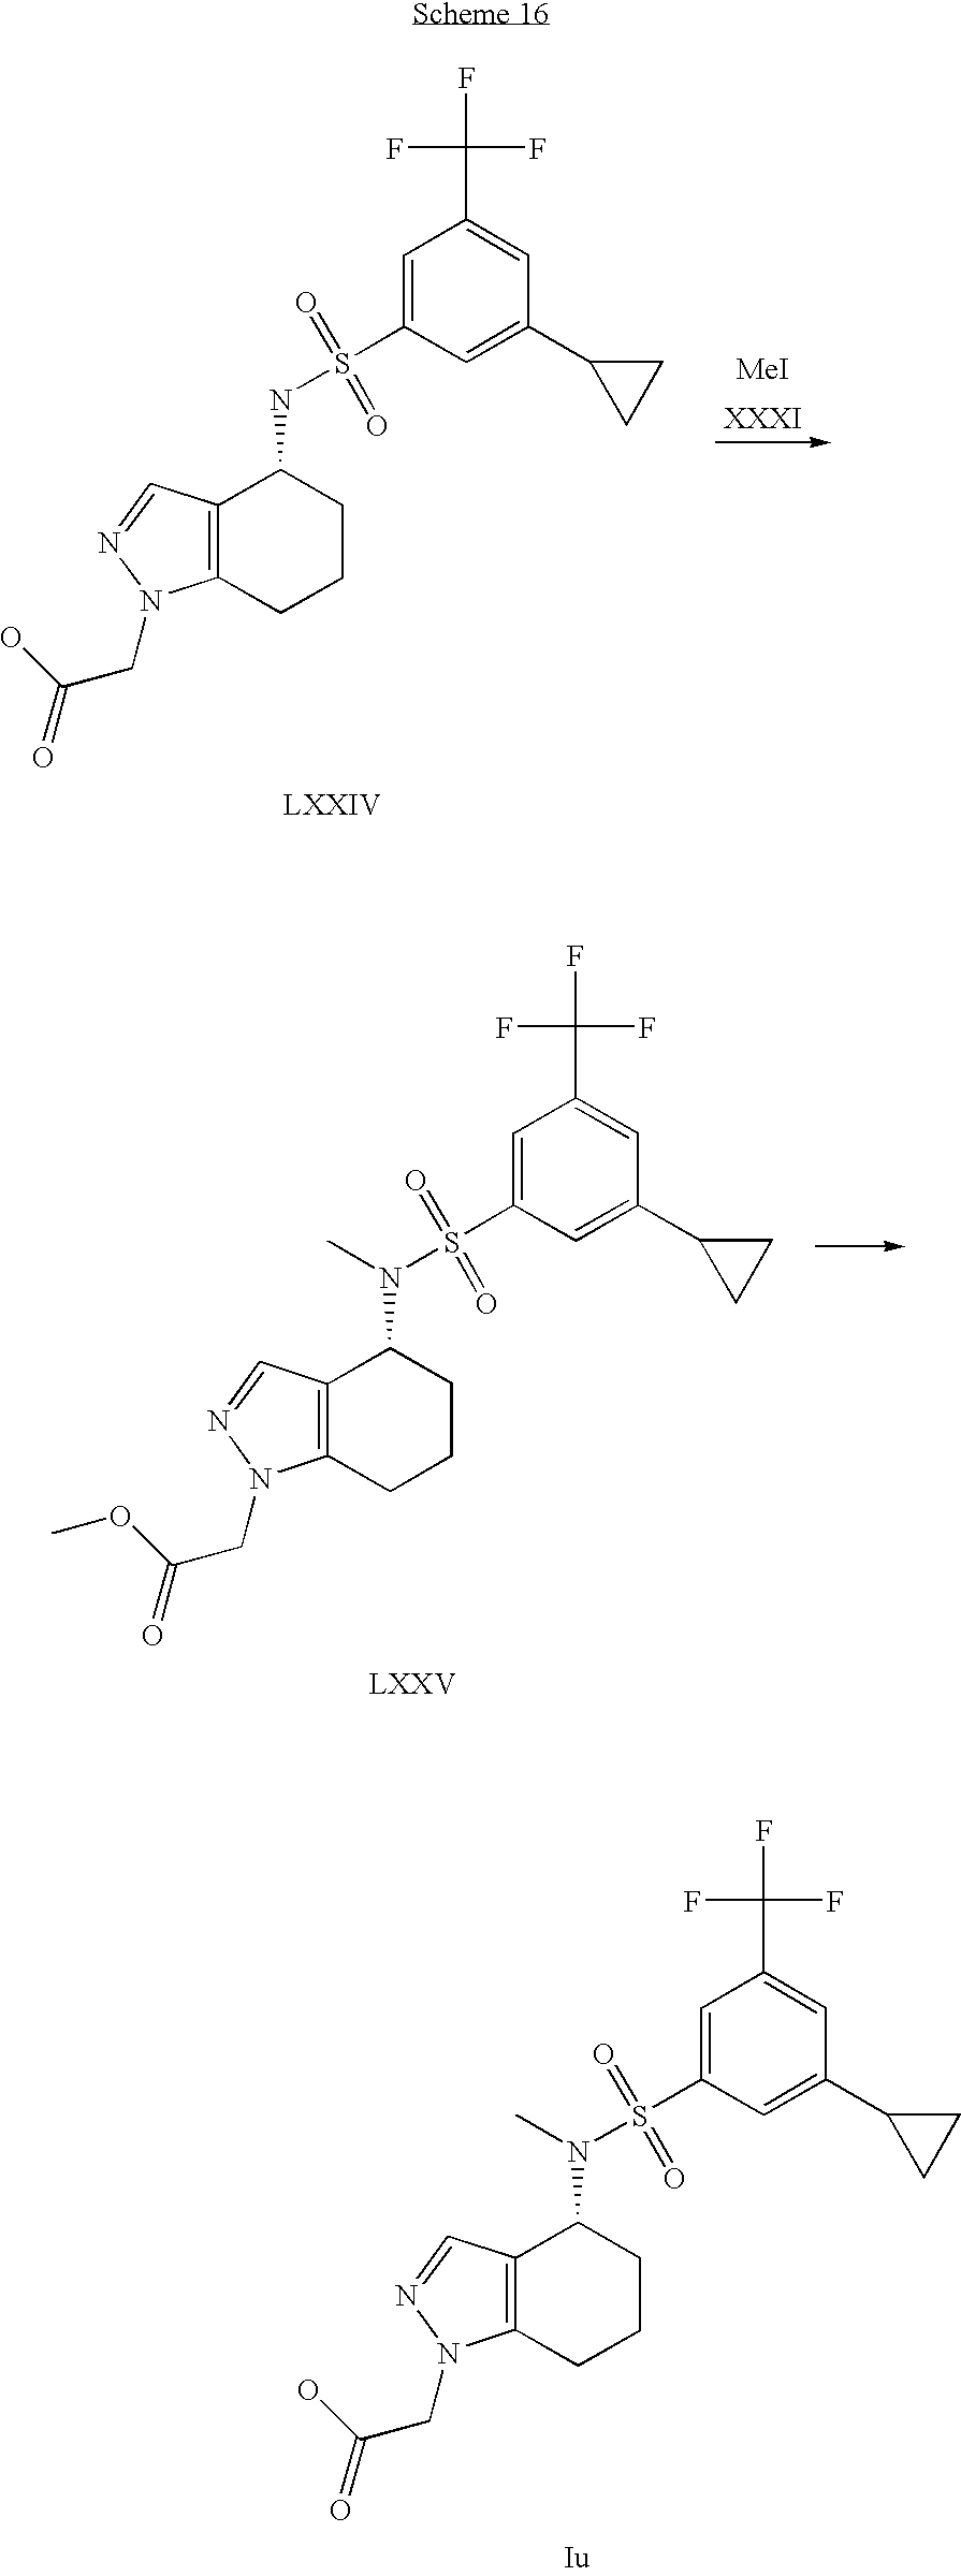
C12=C(CCCC1NS(C1=CC(C(F)(F)F)=CC(C3CC3)=C1)(=O)=O)N(CC(O)=O)N=C2.[MeI].C12=C(CCCC1N(S(C1=CC(C(F)(F)F)=CC(C3CC3)=C1)(=O)=O)C)N(CC(O)=O)N=C2.C12=C(CCCC1N(S(C1=CC(C(F)(F)F)=CC(C3CC3)=C1)(=O)=O)C)N(CC(OC)=O)N=C2
